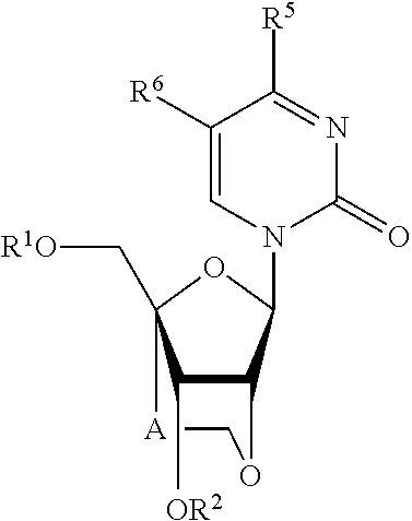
C1[A]C2(C[R1O])C([OR2])C(C(N3C(=O)N=C([R5])C([R6])=C3)O2)O1
